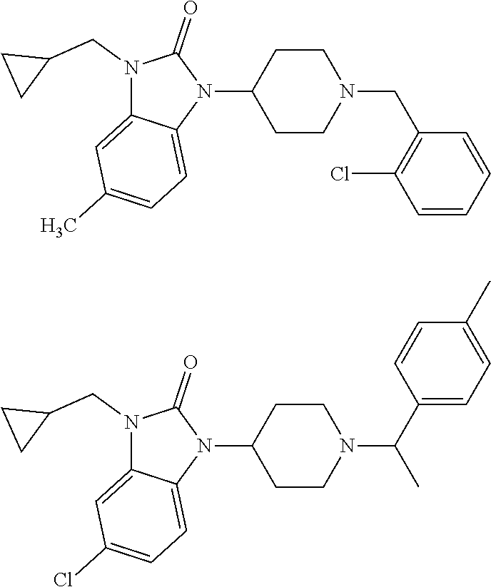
N1(CC2CC2)C2=CC(C)=CC=C2N(C2CCN(CC3=C(Cl)C=CC=C3)CC2)C1=O.N1(CC2CC2)C2=CC(Cl)=CC=C2N(C2CCN(C(C)C3=CC=C(C)C=C3)CC2)C1=O
